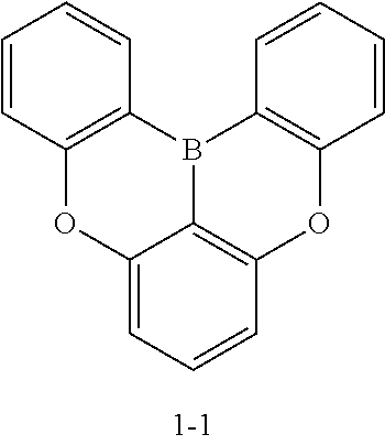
C1=CC2=C(C=C1)B1C3=C(C=CC=C3)OC3=C1C(=CC=C3)O2
